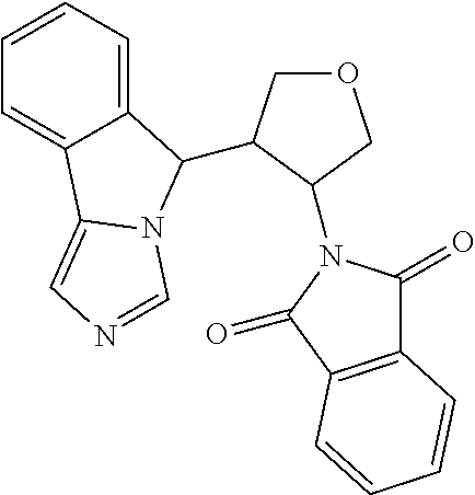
C1=CC=C2C(=C1)C1=CN=CN1C2C1COCC1N1C(=O)C2=C(C1=O)C=CC=C2
